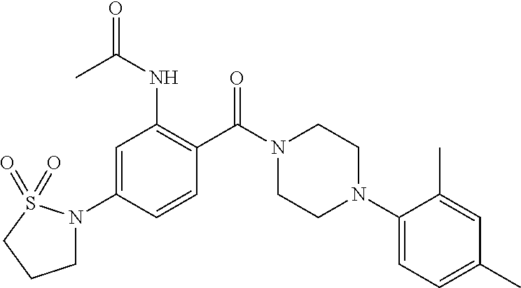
C1=C(N2CCCS2(=O)=O)C=CC(C(N2CCN(C3=CC=C(C)C=C3C)CC2)=O)=C1NC(=O)C
